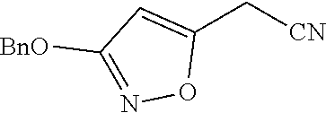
C1(C[CN])=CC([BnO])=NO1
